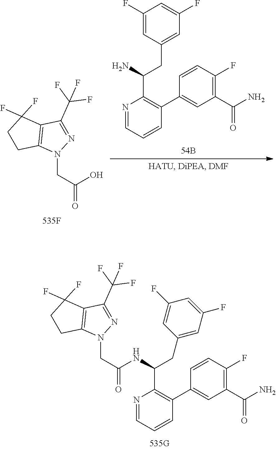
C12=C(C(C(F)(F)F)=NN1CC(=O)NC(CC1=CC(F)=CC(F)=C1)C1=C(C3=CC(C(N)=O)=C(F)C=C3)C=CC=N1)C(F)(F)CC2.C12=C(C(C(F)(F)F)=NN1CC(O)=O)C(F)(F)CC2.C1(F)=CC(CC(C2=C(C3=CC(C(N)=O)=C(F)C=C3)C=CC=N2)N)=CC(F)=C1
